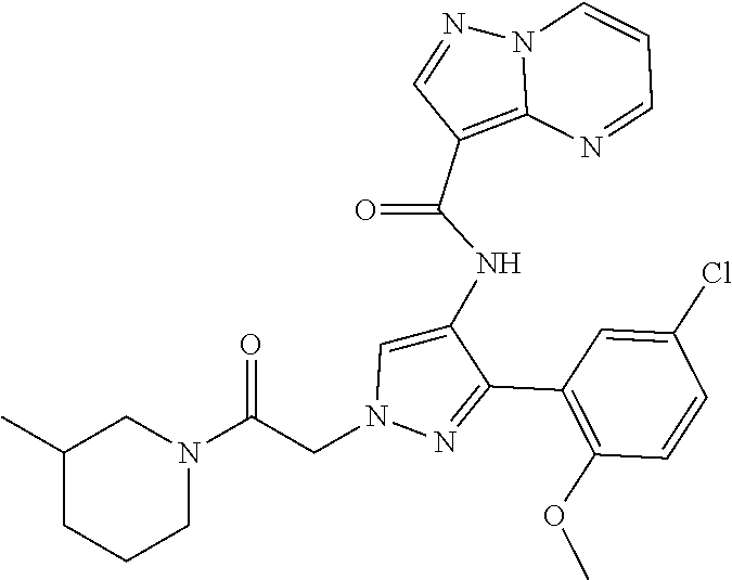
C1(C2=NN(CC(N3CC(C)CCC3)=O)C=C2NC(C2=C3N(N=C2)C=CC=N3)=O)=C(OC)C=CC(Cl)=C1
